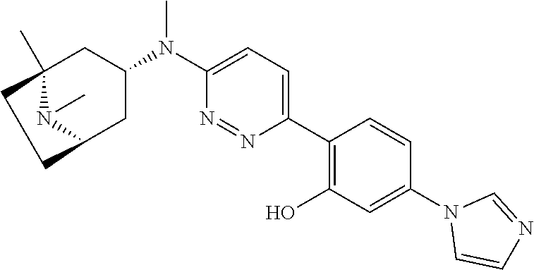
C1(N(C2=CC=C(C3=C(O)C=C(N4C=CN=C4)C=C3)N=N2)C)CC2(C)CCC(C1)N2C
